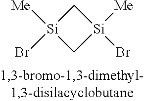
C1[Si]([Me])(Br)C[Si]1([Me])Br
